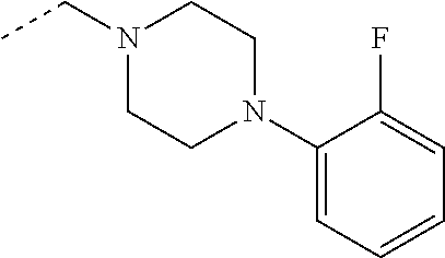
C1(N2CCN(CC)CC2)=CC=CC=C1F
